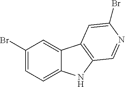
C1(Br)=CC=C2C(=C1)C1=C(N2)C=NC(Br)=C1
